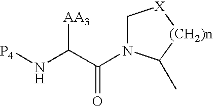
[P4]NC(C(N1C[X][(CH2)n]C1C)=O)[AA3]
